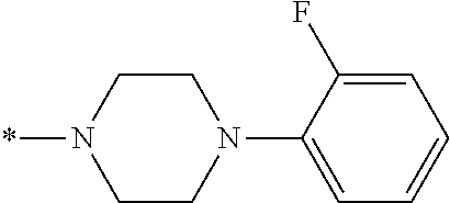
C1CN(C2=CC=CC=C2F)CCN1*
